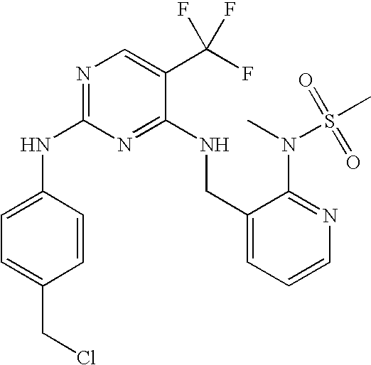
C1(NC2=NC=C(C(F)(F)F)C(NCC3=CC=CN=C3N(S(C)(=O)=O)C)=N2)=CC=C(CCl)C=C1
